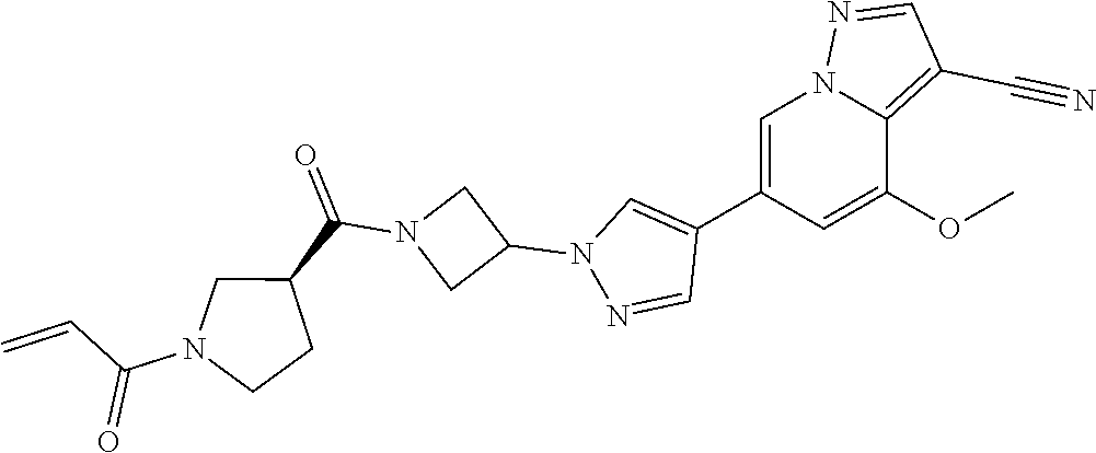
C1=C(C2=CN(C3CN(C(C4CN(C(C=C)=O)CC4)=O)C3)N=C2)C=C(OC)C2=C(C#N)C=NN12
